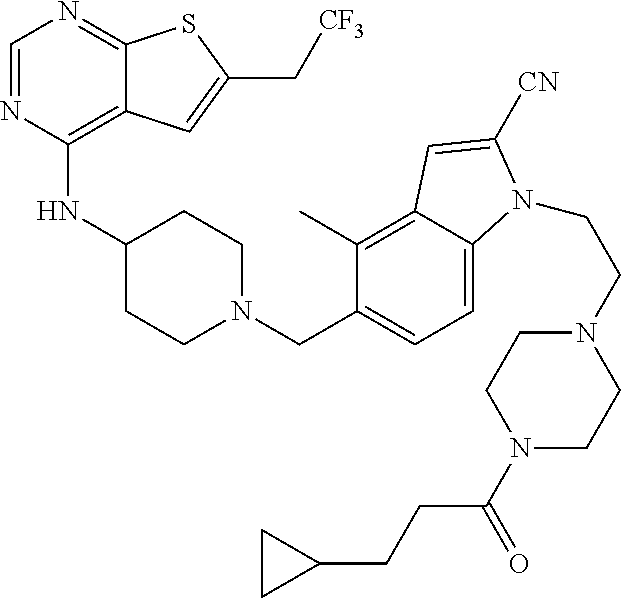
C1=NC(NC2CCN(CC3=CC=C4C(=C3C)C=C([CN])N4CCN3CCN(C(=O)CCC4CC4)CC3)CC2)=C2C(=N1)SC(C[CF3])=C2
